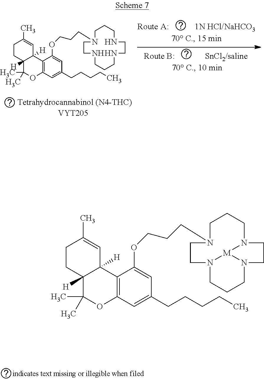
C1CC2([H])C([H])(C=C1C)C1=C(OC2(C)C)C=C(CCCCC)C=C1OCCCN1CCCNCCNCCCNCC1.[VYT205].C1CC2([H])C([H])(C=C1C)C1=C(OC2(C)C)C=C(CCCCC)C=C1OCCCN1CCCN2CCN3CCCN(CC1)[M]23
